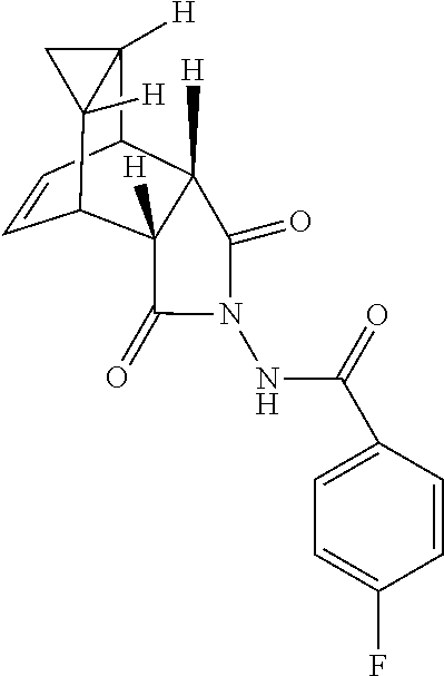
C1=CC2C3([H])C([H])(C1C1([H])C2([H])C1)C(=O)N(NC(=O)C1=CC=C(F)C=C1)C3=O
